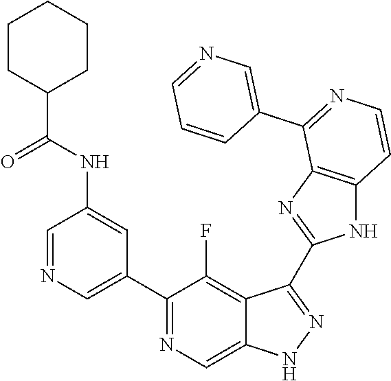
C1=NC=C(C2=NC=C3C(=C2F)C(C2=NC4=C(N2)C=CN=C4C2=CN=CC=C2)=NN3)C=C1NC(C1CCCCC1)=O
